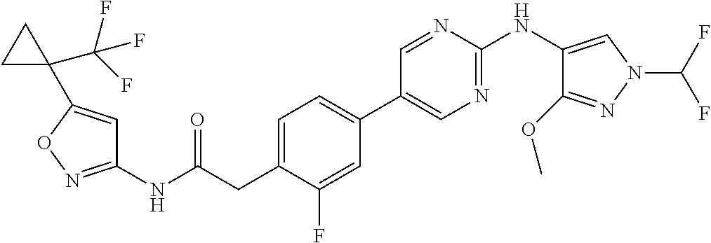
C1(NC(=O)CC2=CC=C(C3=CN=C(NC4=CN(C(F)F)N=C4OC)N=C3)C=C2F)=NOC(C2(C(F)(F)F)CC2)=C1
